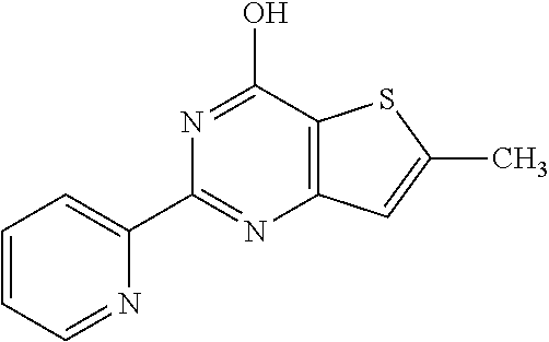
C1=CC=NC(C2=NC3=C(C(O)=N2)SC(C)=C3)=C1
